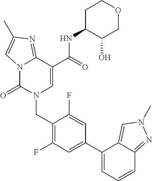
C12=NC(C)=CN1C(=O)N(CC1=C(F)C=C(C3=CC=CC4=NN(C)C=C34)C=C1F)C=C2C(NC1C(O)COCC1)=O
